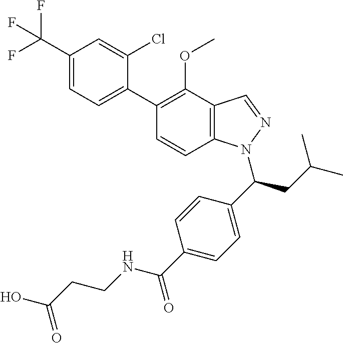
C1(C(F)(F)F)=CC=C(C2=C(OC)C3=C(C=C2)N(C(C2=CC=C(C(=O)NCCC(O)=O)C=C2)CC(C)C)N=C3)C(Cl)=C1
